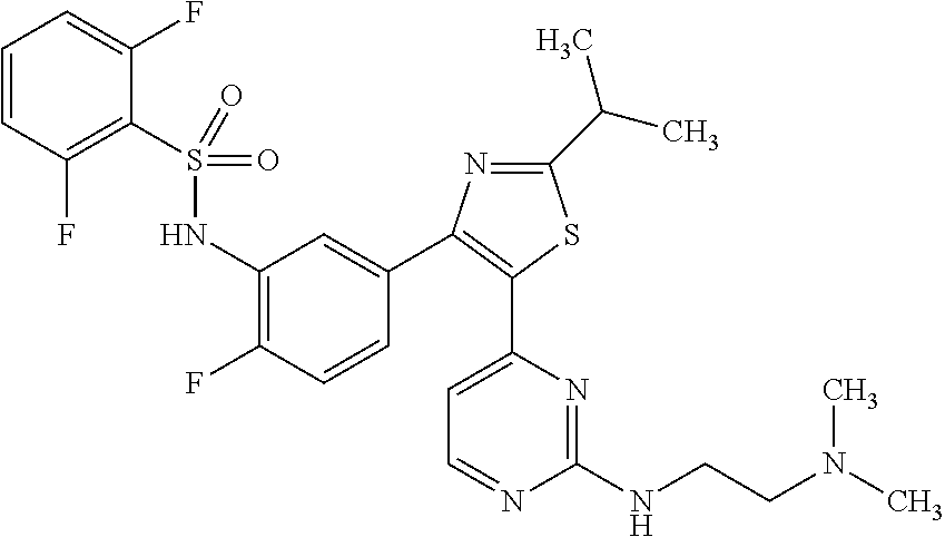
S(NC1=C(F)C=CC(C2=C(C3=CC=NC(NCCN(C)C)=N3)SC(C(C)C)=N2)=C1)(=O)(=O)C1=C(F)C=CC=C1F
